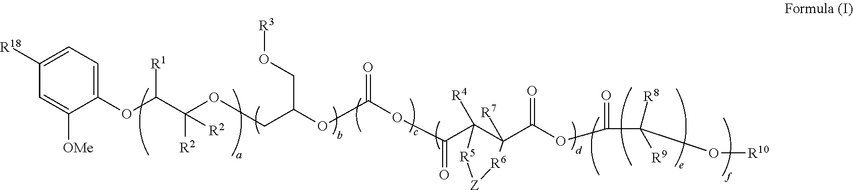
C1([R18])=CC=C(OC(C(OCC(OC(OC(C2([R4])C(C(OC(C([R9])([R8])O[R10])=O)=O)([R7])[R6][Z][R5]2)=O)=O)CO[R3])([R2])[R2])[R1])C([OMe])=C1
